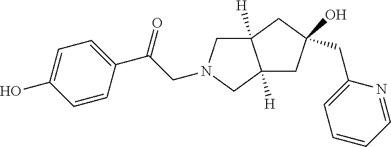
C12([H])CN(CC(C3=CC=C(O)C=C3)=O)CC1([H])CC(O)(CC1=CC=CC=N1)C2
